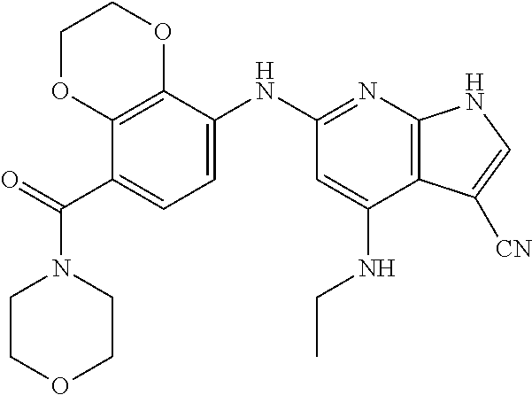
C1COCCN1C(C1=CC=C(NC2=NC3=C(C(NCC)=C2)C([CN])=CN3)C2=C1OCCO2)=O
